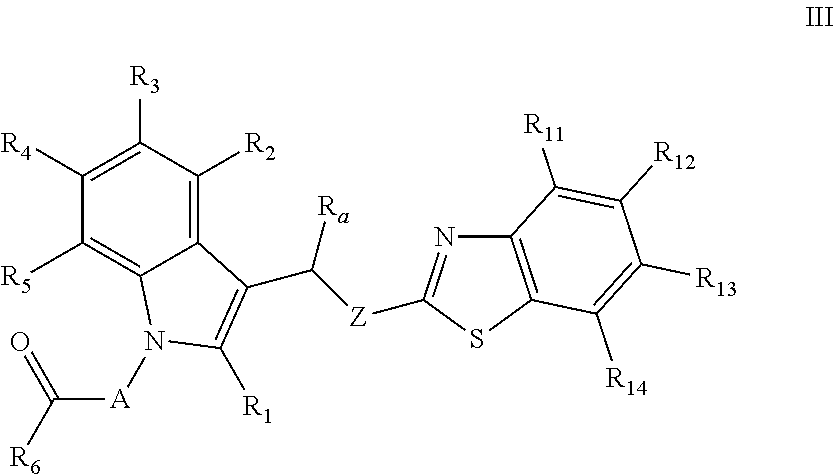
C12=C([R2])C([R3])=C([R4])C([R5])=C1N([A]C(=O)[R6])C([R1])=C2C([Z]C1=NC2=C(S1)C([R14])=C([R13])C([R12])=C2[R11])[Ra]
